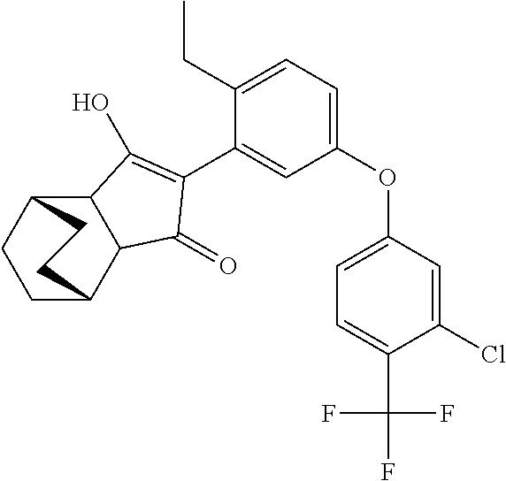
C12C(C3CCC1CC3)C(=O)C(C1=CC(OC3=CC=C(C(F)(F)F)C(Cl)=C3)=CC=C1CC)=C2O
